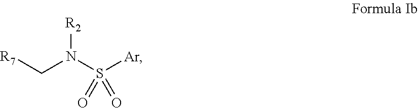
C(N(S([Ar])(=O)=O)[R2])[R7]
